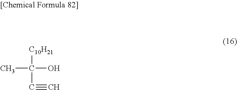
CC([C10H21])(C#C)O
